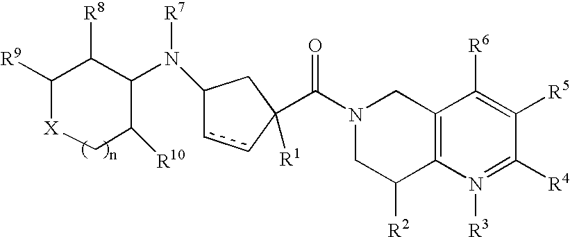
C1([R9])[X]CC([R10])C(N(C2ccC(C(N3CC([R2])C4=C(C3)C([R6])=C([R5])C([R4])=N4[R3])=O)([R1])C2)[R7])C1[R8]
